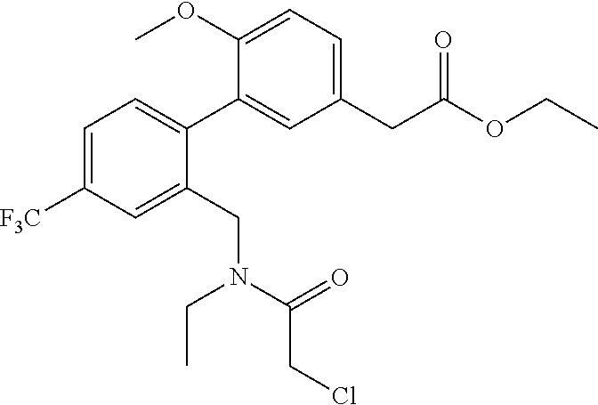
C1=C([F3C])C=C(CN(C(CCl)=O)CC)C(C2=CC(CC(OCC)=O)=CC=C2OC)=C1
